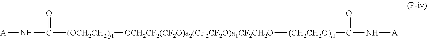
[A]NC([(OCH2CH2)j1][OCH2CF2(CF2O)a2(CF2CF2O)a1CF2CH2O][(CH2CH2O)j1]C(N[A])=O)=O
